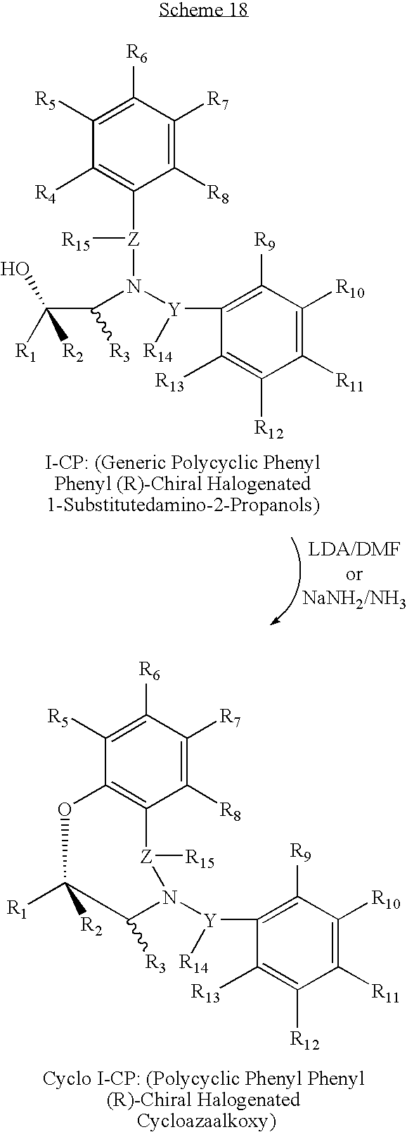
C1([R8])=C([R7])C([R6])=C([R5])C([R4])=C1[Z](N([Y](C1=C([R9])C([R10])=C([R11])C([R12])=C1[R13])[R14])C(C(O)([R1])[R2])[R3])[R15].C1([R8])=C([R7])C([R6])=C([R5])C2=C1[Z]([R15])N([Y](C1=C([R9])C([R10])=C([R11])C([R12])=C1[R13])[R14])C([R3])C([R1])([R2])O2
